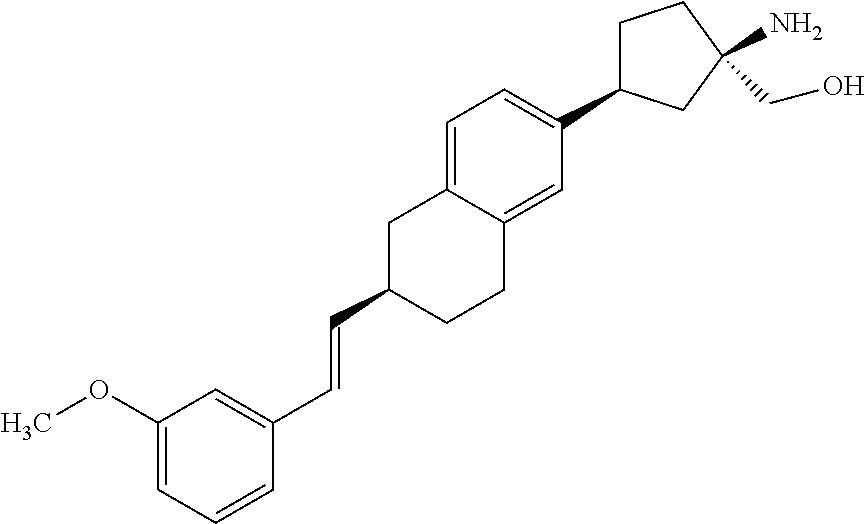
C1(C=CC2=CC(OC)=CC=C2)CC2=CC=C(C3CCC(CO)(N)C3)C=C2CC1
